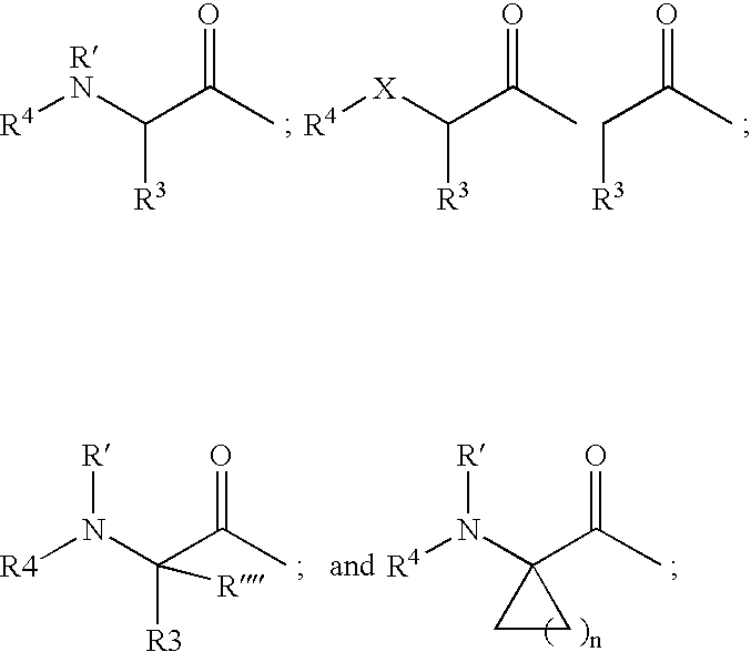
[R4][RN]C(C(C)=O)[R3].[R4][X]C(C(C)=O)[R3].C(C(C)=O)[R3].[R4]N(C(C(C)=O)([R3])[R])[R].[R4]N(C1(C(C)=O)CC1)[R]
